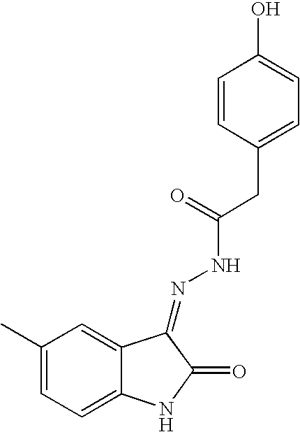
C1(C)=CC=C2C(=C1)C(=NNC(CC1=CC=C(O)C=C1)=O)C(=O)N2
